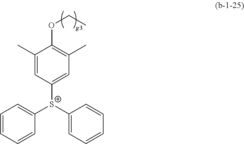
C1(C)=CC([S+](C2=CC=CC=C2)C2=CC=CC=C2)=CC(C)=C1OCC
